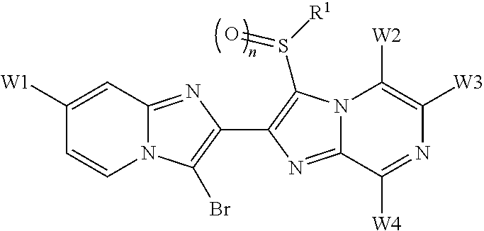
N12C(=NC(C3=C(S([R1])=O)N4C(=N3)C([W4])=NC([W3])=C4[W2])=C1Br)C=C([W1])C=C2
